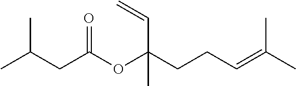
CC(=CCCC(OC(CC(C)C)=O)(C=C)C)C
